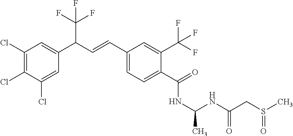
C1(Cl)=C(Cl)C(Cl)=CC(C(C=CC2=CC=C(C(=O)NC(C)NC(CS(C)=O)=O)C(C(F)(F)F)=C2)C(F)(F)F)=C1
